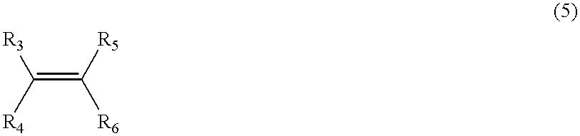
C(=C([R6])[R5])([R4])[R3]
